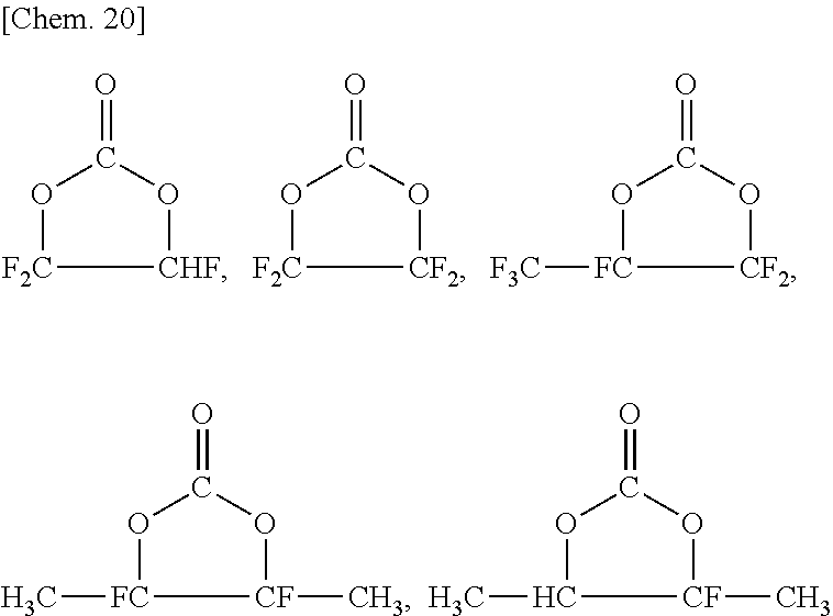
O1[FC](C)[CF](C)OC1=O.O1C(C)[CF](C)OC1=O.O1[F2C][CHF]OC1=O.O1[F2C][CF2]OC1=O.O1[FC]([F3C])[CF2]OC1=O
